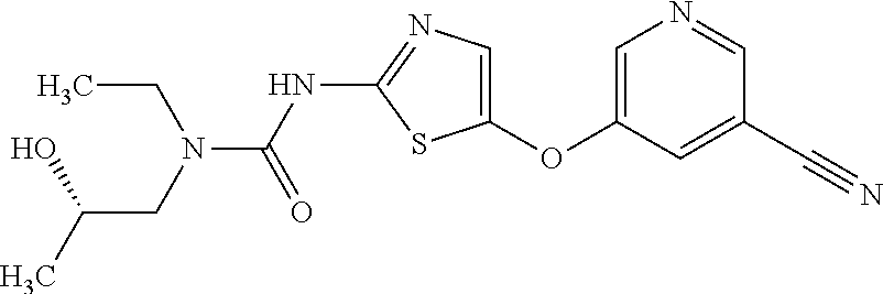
O(C1=CN=C(NC(=O)N(CC)CC(O)C)S1)C1=CN=CC(C#N)=C1
